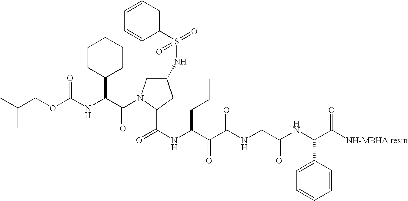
O=C(NC(C(C(NCC(NC(C([NH-MBHA resin])=O)C1=CC=CC=C1)=O)=O)=O)CCC)C1N(C(=O)C(NC(=O)OCC(C)C)C2CCCCC2)CC(NS(=O)(C2=CC=CC=C2)=O)C1
